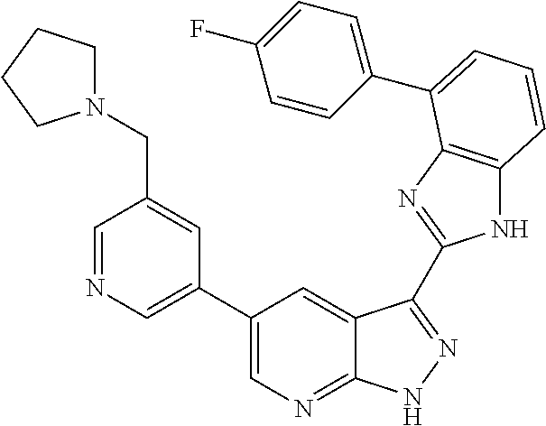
C1(C2=CN=CC(CN3CCCC3)=C2)=CN=C2C(=C1)C(C1=NC3=C(N1)C=CC=C3C1=CC=C(F)C=C1)=NN2
